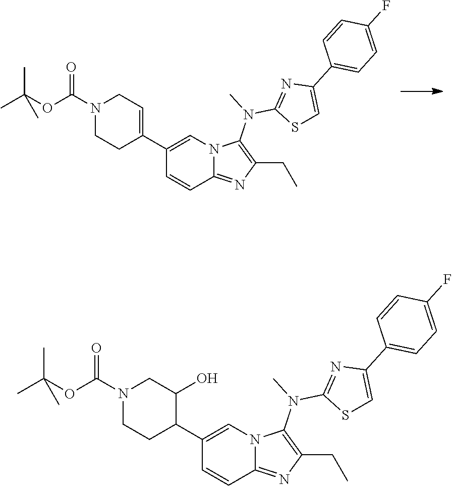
C12=NC(CC)=C(N(C)C3=NC(C4=CC=C(F)C=C4)=CS3)N1C=C(C1=CCN(C(OC(C)(C)C)=O)CC1)C=C2.C12=NC(CC)=C(N(C)C3=NC(C4=CC=C(F)C=C4)=CS3)N1C=C(C1C(O)CN(C(OC(C)(C)C)=O)CC1)C=C2
